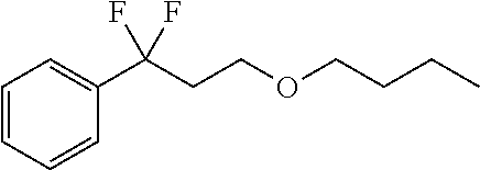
C1(C(CCOCCCC)(F)F)=CC=CC=C1
